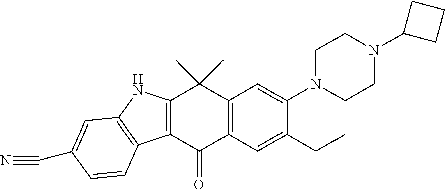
C12=C(C(=O)C3=C(C1(C)C)C=C(N1CCN(C4CCC4)CC1)C(CC)=C3)C1=C(N2)C=C(C#N)C=C1
